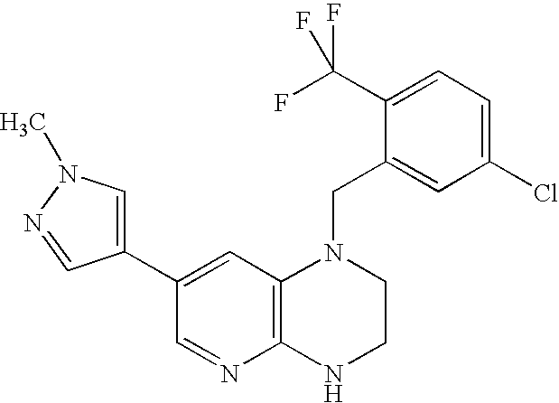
C12=C(C=C(C3=CN(C)N=C3)C=N1)N(CC1=CC(Cl)=CC=C1C(F)(F)F)CCN2
